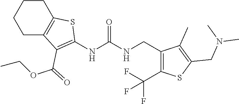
C1C2=C(CCC1)SC(NC(NCC1=C(C(F)(F)F)SC(CN(C)C)=C1C)=O)=C2C(OCC)=O
